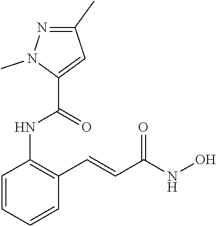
C1=CC=CC(C=CC(NO)=O)=C1NC(C1=CC(C)=NN1C)=O
